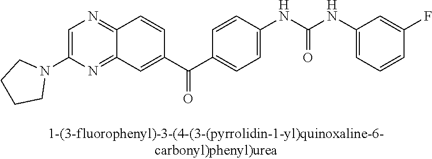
C1(N2CCCC2)=CN=C2C(=N1)C=C(C(C1=CC=C(NC(NC3=CC=CC(F)=C3)=O)C=C1)=O)C=C2
